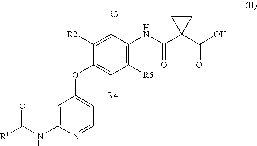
C1([R2])=C([R3])C(NC(C2(C(O)=O)CC2)=O)=C([R5])C([R4])=C1OC1=CC=NC(NC(=O)[R1])=C1
